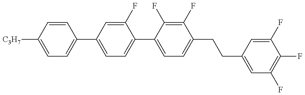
C1=C([C3H7])C=CC(C2=CC=C(C3=CC=C(CCC4=CC(F)=C(F)C(F)=C4)C(F)=C3F)C(F)=C2)=C1
